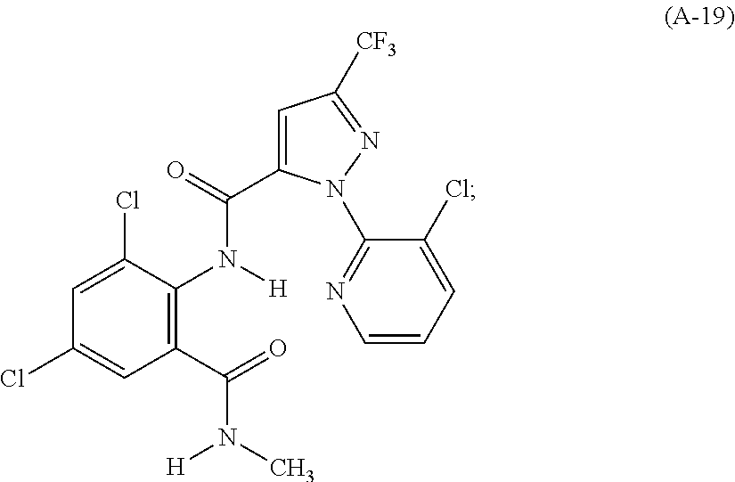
C1=C(Cl)C(N([H])C(=O)C2=CC([CF3])=NN2C2=NC=CC=C2Cl)=C(C(=O)N(C)[H])C=C1Cl
